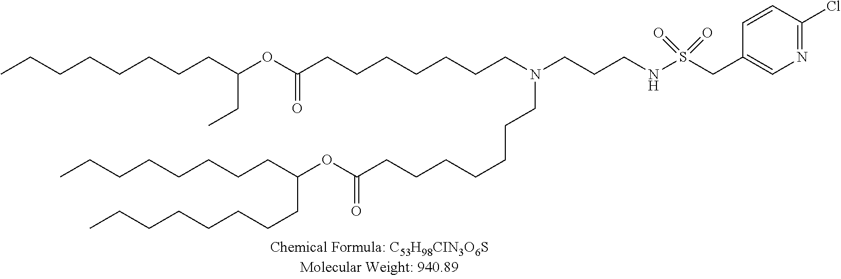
CCCCCCCCC(OC(CCCCCCCN(CCCNS(CC1=CN=C(Cl)C=C1)(=O)=O)CCCCCCCC(OC(CCCCCCCC)CCCCCCCC)=O)=O)CC
